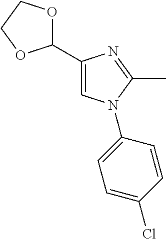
C1(C2OCCO2)=CN(C2=CC=C(Cl)C=C2)C(C)=N1
